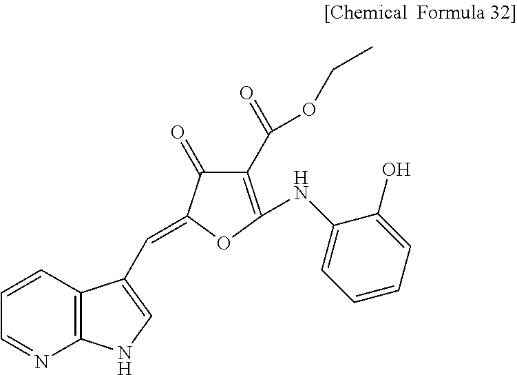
C12=C(C=CC=N1)C(C=C1C(=O)C(C(=O)OCC)=C(NC3=CC=CC=C3O)O1)=CN2
